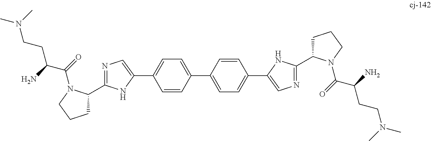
C1=CC(C2=CC=C(C3=CN=C(C4CCCN4C(=O)C(N)CCN(C)C)N3)C=C2)=CC=C1C1=CN=C(C2CCCN2C(=O)C(N)CCN(C)C)N1
